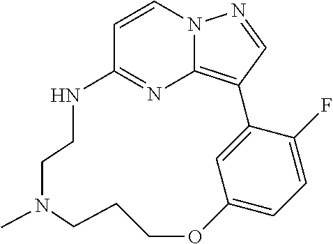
C1=CN2C3=C(C=N2)C2=CC(=CC=C2F)OCCCN(C)CCNC1=N3
